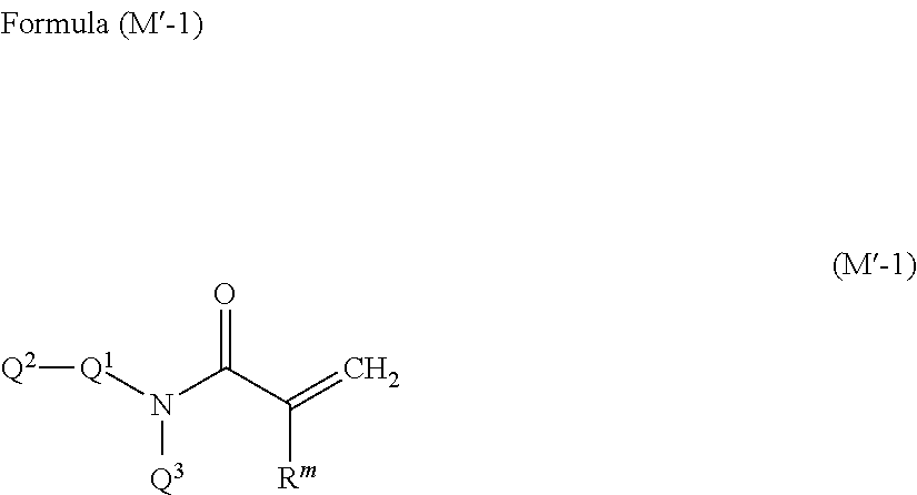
O=C(C(=C)[Rm])N([Q1][Q2])[Q3]
